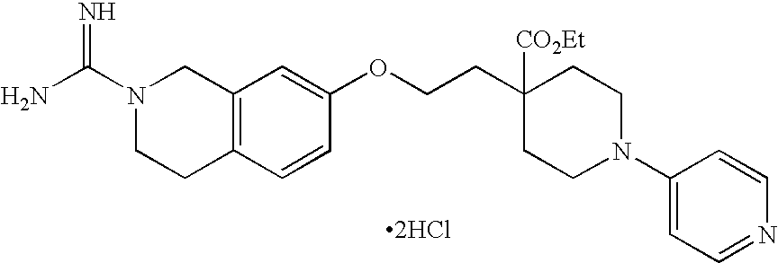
N1(C(N)=N)CCC2=C(C1)C=C(OCCC1([CO2Et])CCN(C3=CC=NC=C3)CC1)C=C2.[2HCl]
